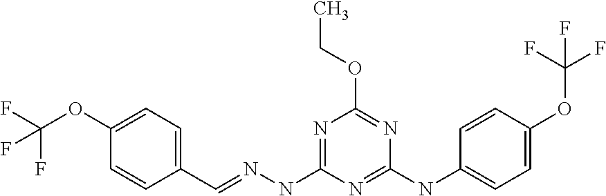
C(F)(F)(OC1=CC=C(C=NNC2=NC(OCC)=NC(NC3=CC=C(OC(F)(F)F)C=C3)=N2)C=C1)F
